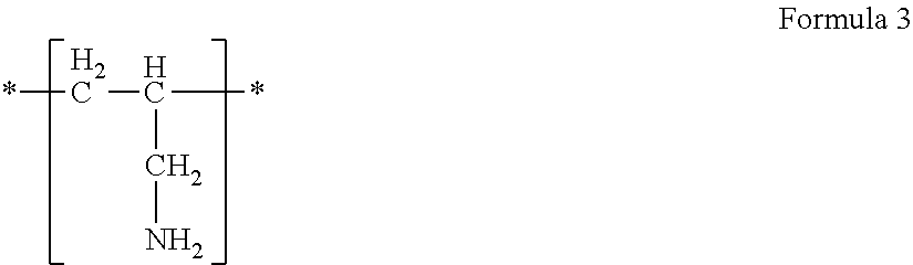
C(C(CN)*)*
